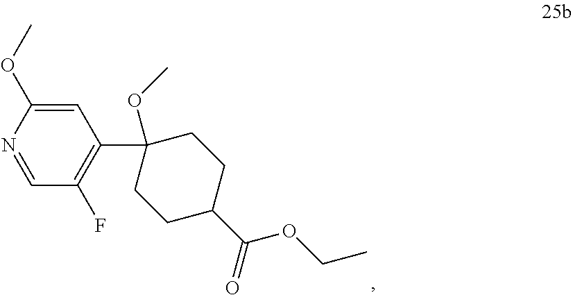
C1=C(OC)N=CC(F)=C1C1(OC)CCC(C(=O)OCC)CC1
